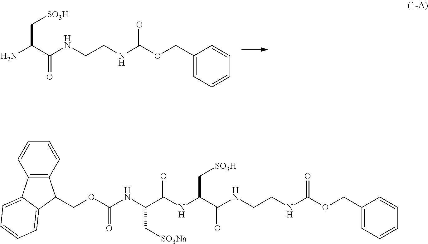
NC(C[SO3H])C(=O)NCCNC(OCC1=CC=CC=C1)=O.N(C(C[SO3H])C(=O)NCCNC(OCC1=CC=CC=C1)=O)C(C(NC(OCC1C2=C(C=CC=C2)C2=CC=CC=C21)=O)C[SO3Na])=O
